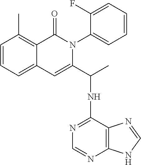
C1=CC=C2C(=C1C)C(=O)N(C1=CC=CC=C1F)C(C(NC1=NC=NC3=C1N=CN3)C)=C2
